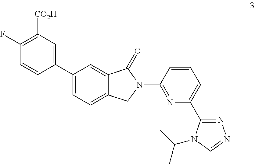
C1(C2=CC=C3C(=C2)C(=O)N(C2=NC(C4=NN=CN4C(C)C)=CC=C2)C3)=CC([CO2H])=C(F)C=C1
